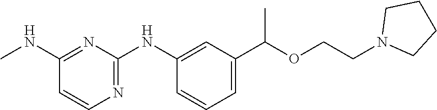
C1(NC)=NC(NC2=CC(C(OCCN3CCCC3)C)=CC=C2)=NC=C1
